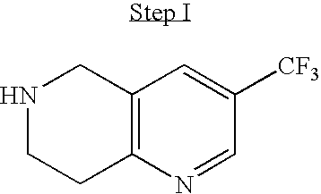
C12=C(N=CC([CF3])=C1)CCNC2
